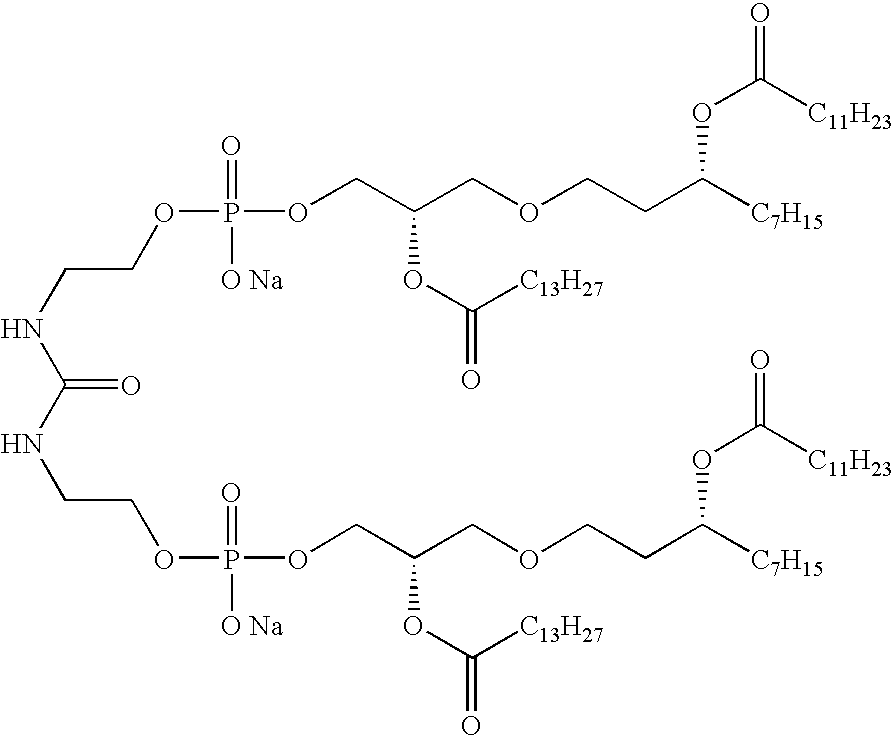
C(NC(=O)NCCOP([O Na])(=O)OCC(COCCC([C7H15])OC([C11H23])=O)OC(=O)[C13H27])COP(=O)([O Na])OCC(COCCC([C7H15])OC(=O)[C11H23])OC([C13H27])=O
